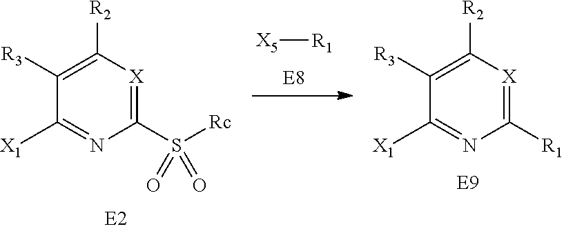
C1([R3])=C([R2])[X]=C(S([Rc])(=O)=O)N=C1[X1].[X5][R1].C1([R3])=C([R2])[X]=C([R1])N=C1[X1]
